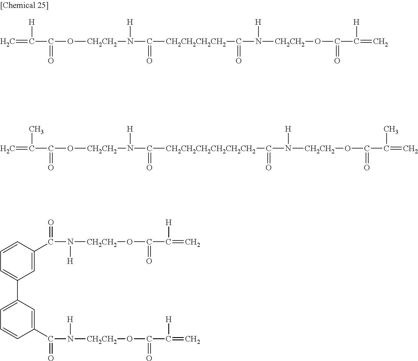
C=C(C(O[CH2CH2]N(C([CH2CH2CH2CH2]C(N([CH2CH2]OC(C(=C)[H])=O)[H])=O)=O)[H])=O)[H].C=C(C(O[CH2CH2]N(C([CH2CH2CH2CH2CH2CH2]C(N([CH2CH2]OC(C(=C)C)=O)[H])=O)=O)[H])=O)C.C1=C(C(N([CH2CH2]OC(C(=C)[H])=O)[H])=O)C=CC=C1C1=CC=CC(C(N([CH2CH2]OC(C(=C)[H])=O)[H])=O)=C1
